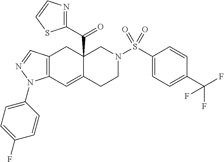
C12(C(C3=NC=CS3)=O)C(=CC3=C(C1)C=NN3C1=CC=C(F)C=C1)CCN(S(C1=CC=C(C(F)(F)F)C=C1)(=O)=O)C2
